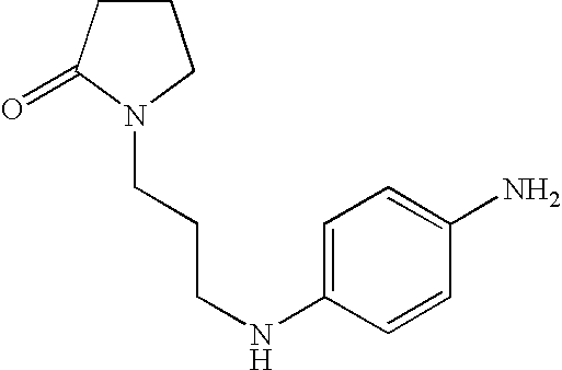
C(CCNC1=CC=C(N)C=C1)N1C(=O)CCC1
